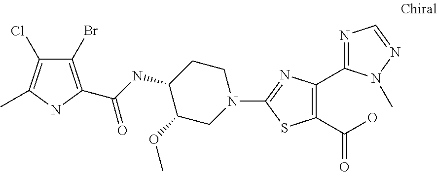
C1CC(NC(=O)C2=C(Br)C(Cl)=C(C)N2)C(OC)CN1C1=NC(C2=NC=NN2C)=C(C(O)=O)S1
